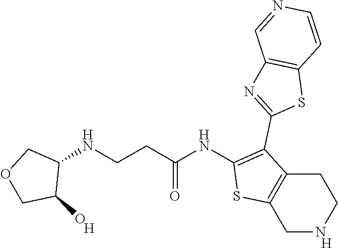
C1NCCC2=C1SC(NC(CCNC1COCC1O)=O)=C2C1=NC2=C(S1)C=CN=C2.[H].[H]
